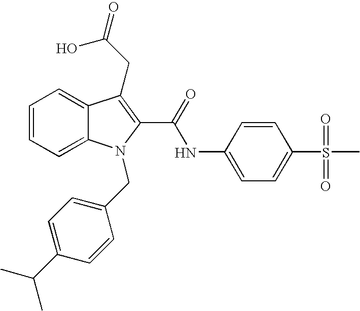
C1=CC=C2C(=C1)C(CC(=O)O)=C(C(=O)NC1=CC=C(S(=O)(=O)C)C=C1)N2CC1=CC=C(C(C)C)C=C1
